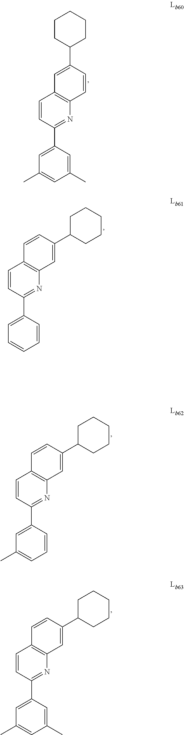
C1=CC(C2=CC(C)=CC(C)=C2)=NC2=C1C=C(C1CCCCC1)C=C2.C1=CC(C2=CC=CC=C2)=NC2=C1C=CC(C1CCCCC1)=C2.C1=CC(C2=CC(C)=CC=C2)=NC2=C1C=CC(C1CCCCC1)=C2.C1=CC(C2=CC(C)=CC(C)=C2)=NC2=C1C=CC(C1CCCCC1)=C2
